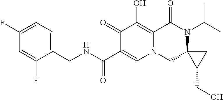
C1(F)=CC=C(CNC(C2=CN3C(=C(O)C2=O)C(=O)N(C(C)C)C2(C3)C(CO)C2)=O)C(F)=C1
